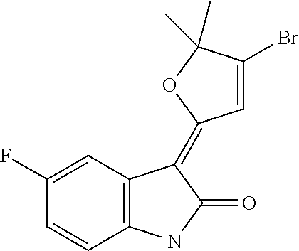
C1=C(F)C=CC2=C1C(=C1C=C(Br)C(C)(C)O1)C(=O)N2
